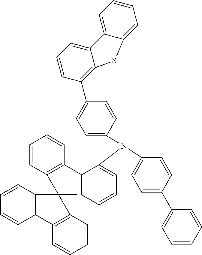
C1(C2=CC=CC=C2)=CC=C(N(C2=CC=CC3=C2C2=C(C=CC=C2)C32C3=C(C=CC=C3)C3=C2C=CC=C3)C2=CC=C(C3=C4C(=CC=C3)C3=CC=CC=C3S4)C=C2)C=C1
